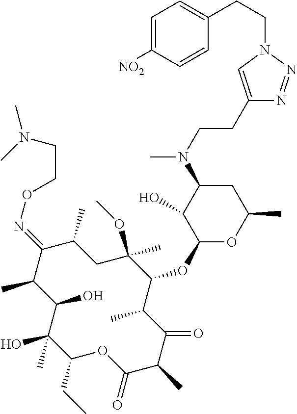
C1(CC)C(C)(O)C(O)C(C)C(=NOCCN(C)C)C(C)CC(OC)(C)C(OC2OC(C)CC(N(C)CCC3=CN(CCC4=CC=C([NO2])C=C4)N=N3)C2O)C(C)C(=O)C(C)C(=O)O1
